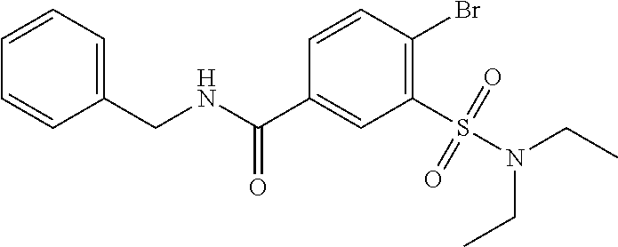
N(CC)(S(=O)(=O)C1=C(Br)C=CC(C(NCC2=CC=CC=C2)=O)=C1)CC
